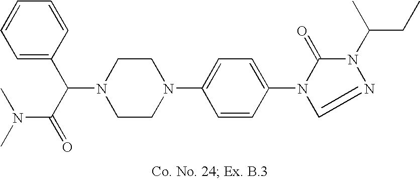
N1(C(C(=O)N(C)C)C2=CC=CC=C2)CCN(C2=CC=C(N3C(=O)N(C(CC)C)N=C3)C=C2)CC1
